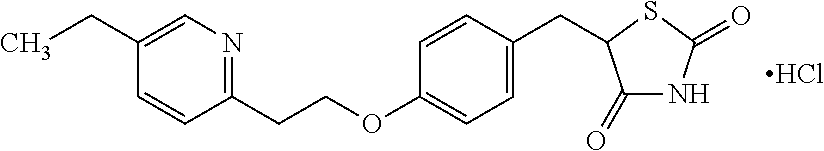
C1(=O)NC(=O)SC1CC1=CC=C(OCCC2=NC=C(CC)C=C2)C=C1.Cl
